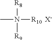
[R8]N([R9])(C)[R10].[X-]
